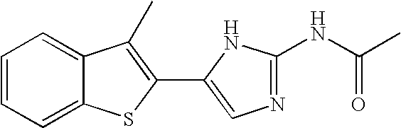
C1=CC=C2C(=C1)C(C)=C(C1=CN=C(NC(C)=O)N1)S2
